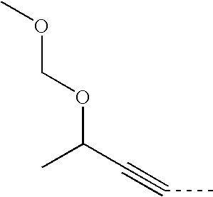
CC(C#CC)OCOC
